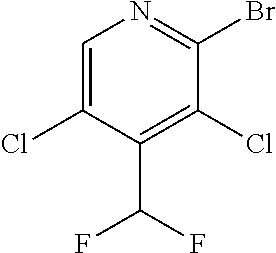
C1=C(Cl)C(C(F)F)=C(Cl)C(Br)=N1
